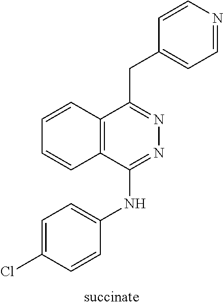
C12=C(C(NC3=CC=C(Cl)C=C3)=NN=C1CC1=CC=NC=C1)C=CC=C2
